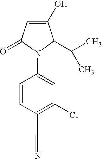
C1=CC(C#N)=C(Cl)C=C1N1C(C(C)C)C(O)=CC1=O
